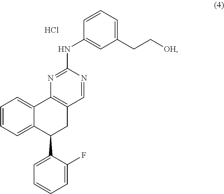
C1=CC=C2C(=C1)C1=C(CC2C2=CC=CC=C2F)C=NC(NC2=CC(CC[OH])=CC=C2)=N1.Cl
